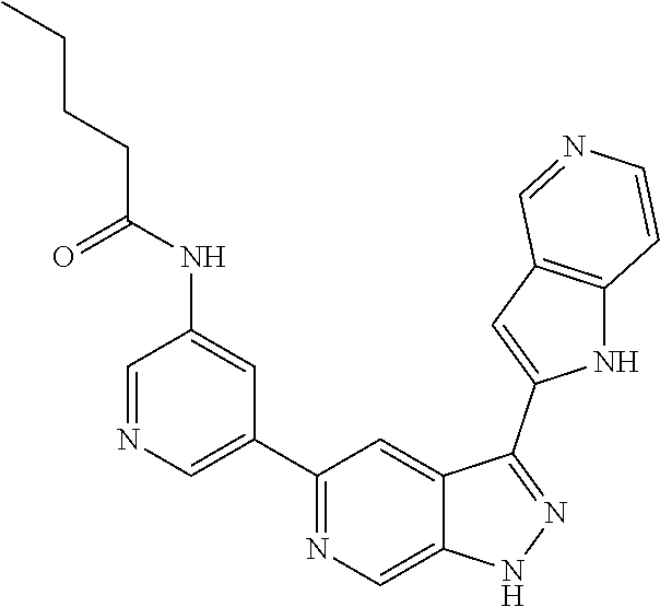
C1(C2=CN=CC(NC(CCCC)=O)=C2)=NC=C2C(=C1)C(C1=CC3=C(N1)C=CN=C3)=NN2
